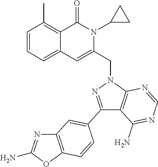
C1=CC=C2C(=C1C)C(=O)N(C1CC1)C(CN1C3=C(C(N)=NC=N3)C(C3=CC4=C(OC(N)=N4)C=C3)=N1)=C2
